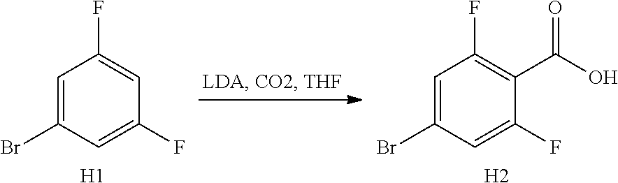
C1=C(Br)C=C(F)C=C1F.C1=C(Br)C=C(F)C(C(=O)O)=C1F.[H1].[H2]
